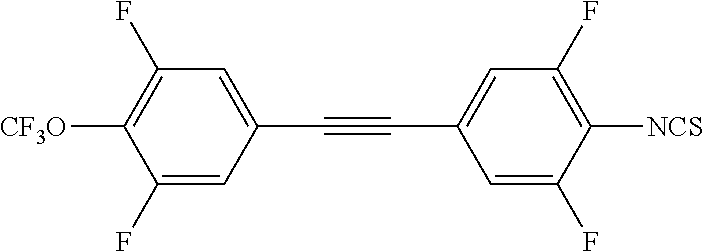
C1=C(C#CC2=CC(F)=C([NCS])C(F)=C2)C=C(F)C([CF3O])=C1F
